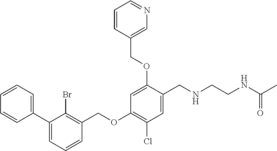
C1=CC=CC(C2=CC=CC(COC3=C(Cl)C=C(CNCCNC(C)=O)C(OCC4=CN=CC=C4)=C3)=C2Br)=C1
